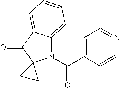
C1=C(C(=O)N2C3=CC=CC=C3C(=O)C23CC3)C=CN=C1
